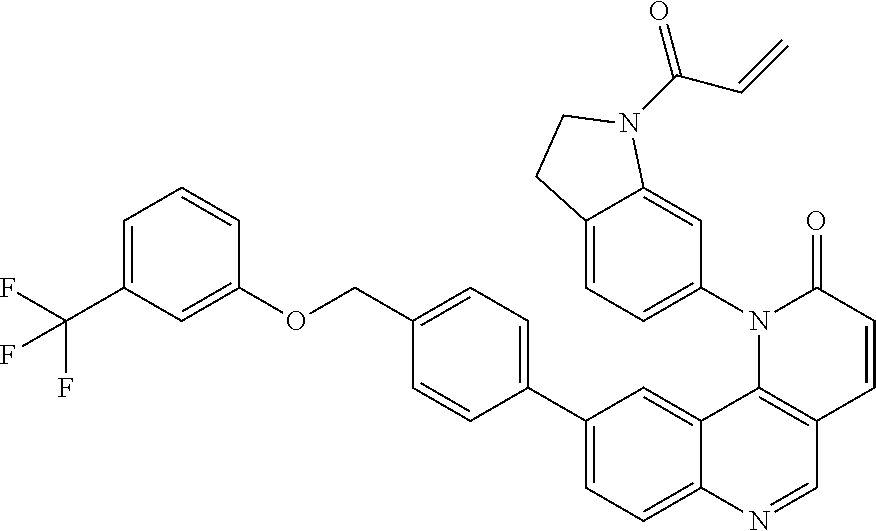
C12=CC(C3=CC=C(COC4=CC(C(F)(F)F)=CC=C4)C=C3)=CC=C1N=CC1=C2N(C2=CC=C3C(=C2)N(C(C=C)=O)CC3)C(=O)C=C1
